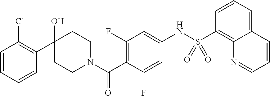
C1=CC=CC(C2(O)CCN(C(C3=C(F)C=C(NS(C4=C5C(=CC=C4)C=CC=N5)(=O)=O)C=C3F)=O)CC2)=C1Cl
